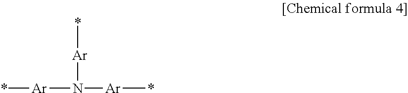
*[Ar]N([Ar]*)[Ar]*
